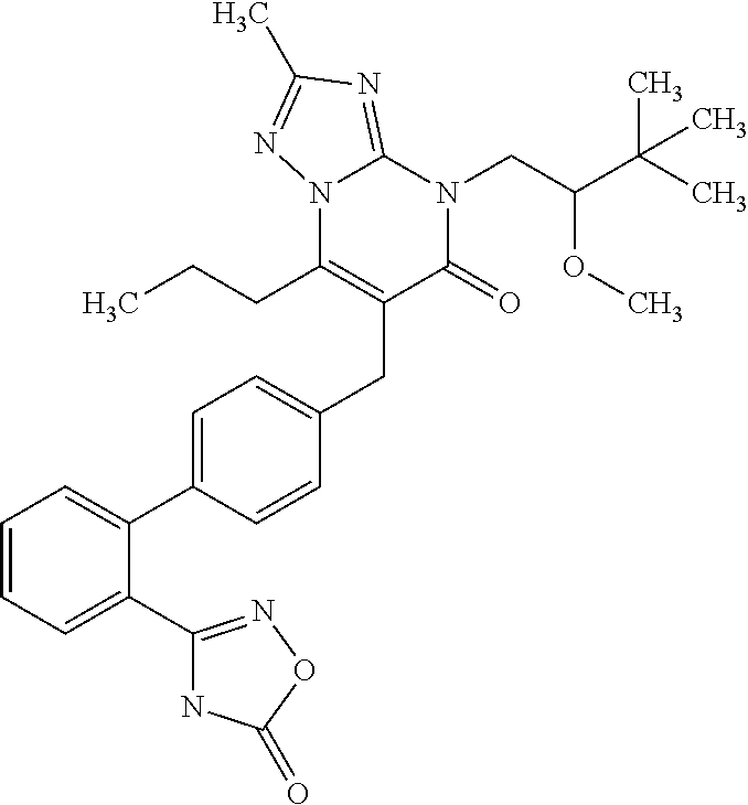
C1=CC=C(C2=NOC(=O)N2)C(C2=CC=C(CC3=C(CCC)N4C(=NC(C)=N4)N(CC(C(C)(C)C)OC)C3=O)C=C2)=C1
